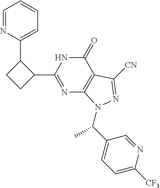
C1=NC(C2CCC2C2=NC3=C(C(=O)N2)C([CN])=NN3C(C2=CC=C([CF3])N=C2)C)=CC=C1
